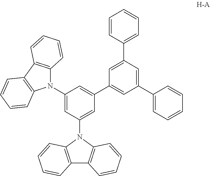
C1(N2C3=C(C4=C2C=CC=C4)C=CC=C3)=CC(N2C3=C(C4=C2C=CC=C4)C=CC=C3)=CC(C2=CC(C3=CC=CC=C3)=CC(C3=CC=CC=C3)=C2)=C1
